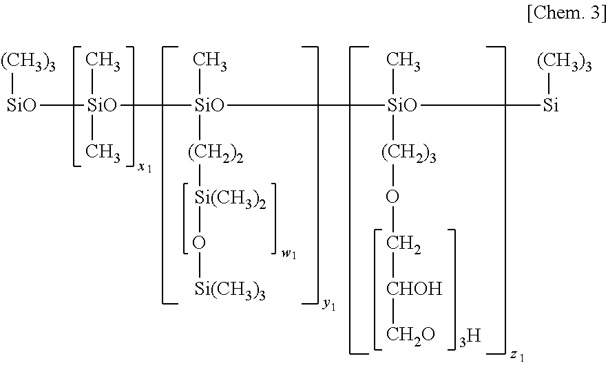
[SiO]([SiO](C)(C)[SiO](C)([(CH2)2][Si(CH3)2]O[Si(CH3)3])[SiO](C)([(CH2)3]OC[CHOH][CH2O])[Si][(CH3)3])[(CH3)3].[3H]
